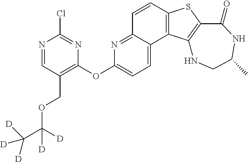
C1=CC2=C(C3=CC=C(OC4=C(COC([D])(C([D])([D])[D])[D])C=NC(Cl)=N4)N=C13)C1=C(S2)C(=O)NC(C)CN1
